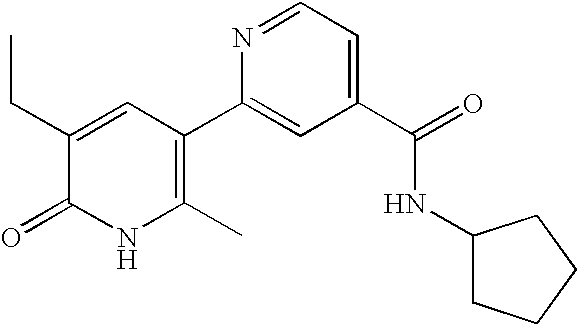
N1C(C)=C(C2=CC(C(=O)NC3CCCC3)=CC=N2)C=C(CC)C1=O
